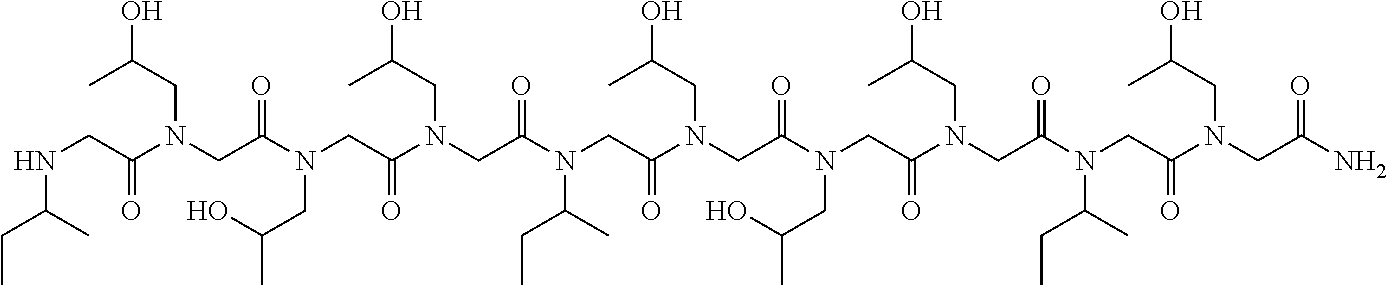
N(CC(N(CC(N(CC(N(CC(N(CC(N(CC(N(CC(N(CC(N(CC(N(CC(N)=O)CC(C)O)=O)C(CC)C)=O)CC(O)C)=O)CC(C)O)=O)CC(O)C)=O)C(CC)C)=O)CC(C)O)=O)CC(C)O)=O)CC(C)O)=O)C(CC)C
